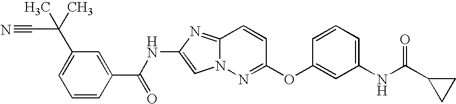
C1=C(C(C#N)(C)C)C=C(C(=O)NC2=CN3C(=N2)C=CC(OC2=CC(NC(C4CC4)=O)=CC=C2)=N3)C=C1
